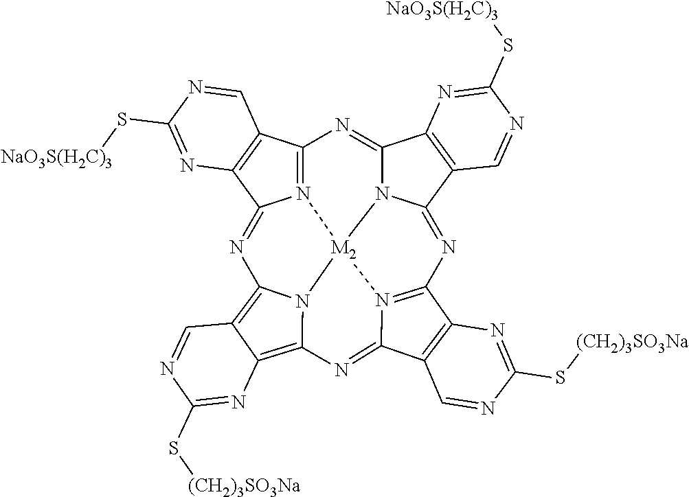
N12=C3C4=C(C1=NC1=C5C(=C6N1[M2]21N2C(=N3)C3=C(C2=NC2=N1C(=N6)C1=C2N=C(S[(CH2)3SO3Na])N=C1)C=NC(S[NaO3S(H2C)3])=N3)N=C(S[(CH2)3SO3Na])N=C5)N=C(S[NaO3S(H2C)3])N=C4
